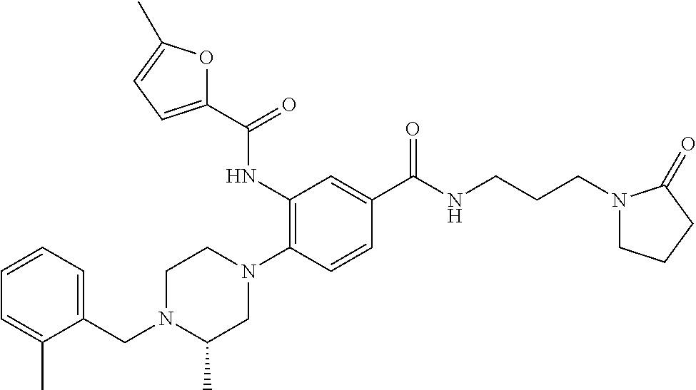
C(N1C(C)CN(C2=C(NC(C3=CC=C(C)O3)=O)C=C(C(NCCCN3CCCC3=O)=O)C=C2)CC1)C1=CC=CC=C1C
